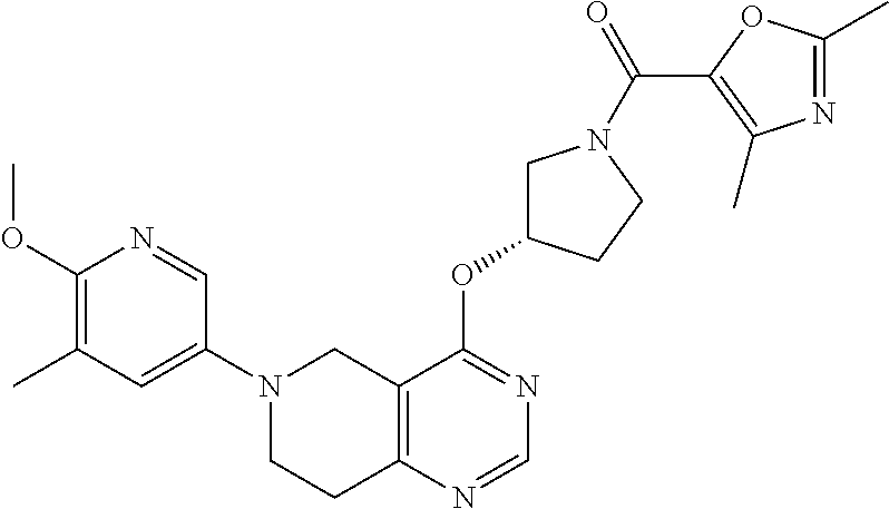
C1(N2CCC3=C(C2)C(OC2CN(C(=O)C4=C(C)N=C(C)O4)CC2)=NC=N3)=CC(C)=C(OC)N=C1
